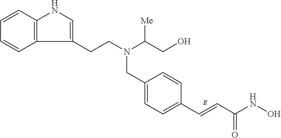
C(C1=CC=C(C=CC(NO)=O)C=C1)N(CCC1=CNC2=C1C=CC=C2)C(CO)[Me]
